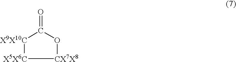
[X9X10C]1[X5X6C][CX7X8]OC1=O
